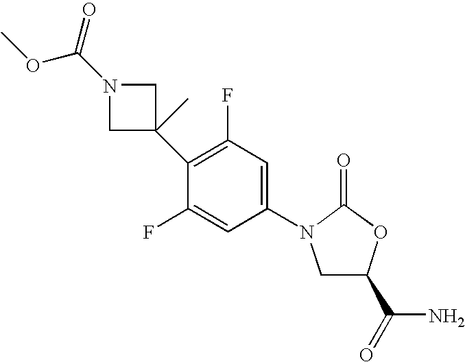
N1(C(OC)=O)CC(C2=C(F)C=C(N3CC(C(N)=O)OC3=O)C=C2F)(C)C1
